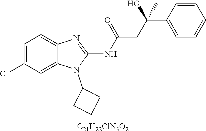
C1=C(Cl)C=C2C(=C1)N=C(NC(CC(C1=CC=CC=C1)(C)O)=O)N2C1CCC1.[C21H22ClN3O2]
